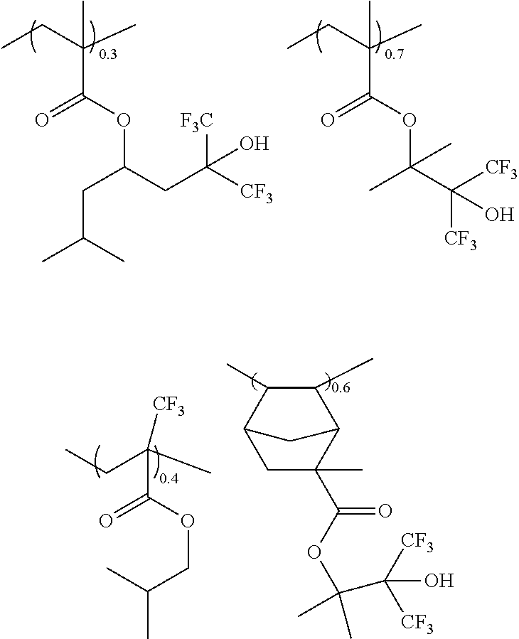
CCC(C)(C)C(OC(CC([CF3])([F3C])O)CC(C)C)=O.CCC(C)(C)C(OC(C([CF3])([CF3])O)(C)C)=O.C1C(C)(C(OC(C)(C)C(O)([CF3])[CF3])=O)C2C(C)C(C)C1C2.CCC(C)([CF3])C(OCC(C)C)=O
